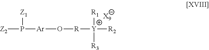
[Z2]P([Ar]O[R][Y]([R2])([R1])[R3])[Z1].[X9]
